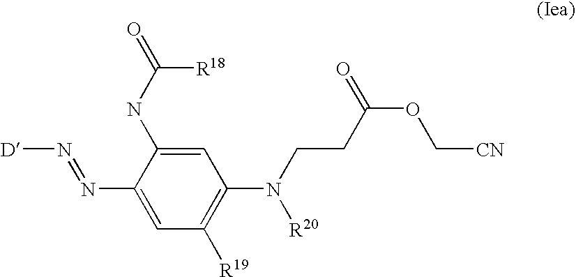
C1(N=N[D])=CC([R19])=C(N([R20])CCC(OC[CN])=O)C=C1NC([R18])=O
